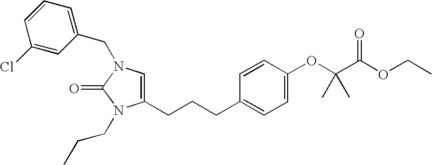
C1=C(CCCC2=CC=C(OC(C(OCC)=O)(C)C)C=C2)N(CCC)C(=O)N1CC1=CC=CC(Cl)=C1
